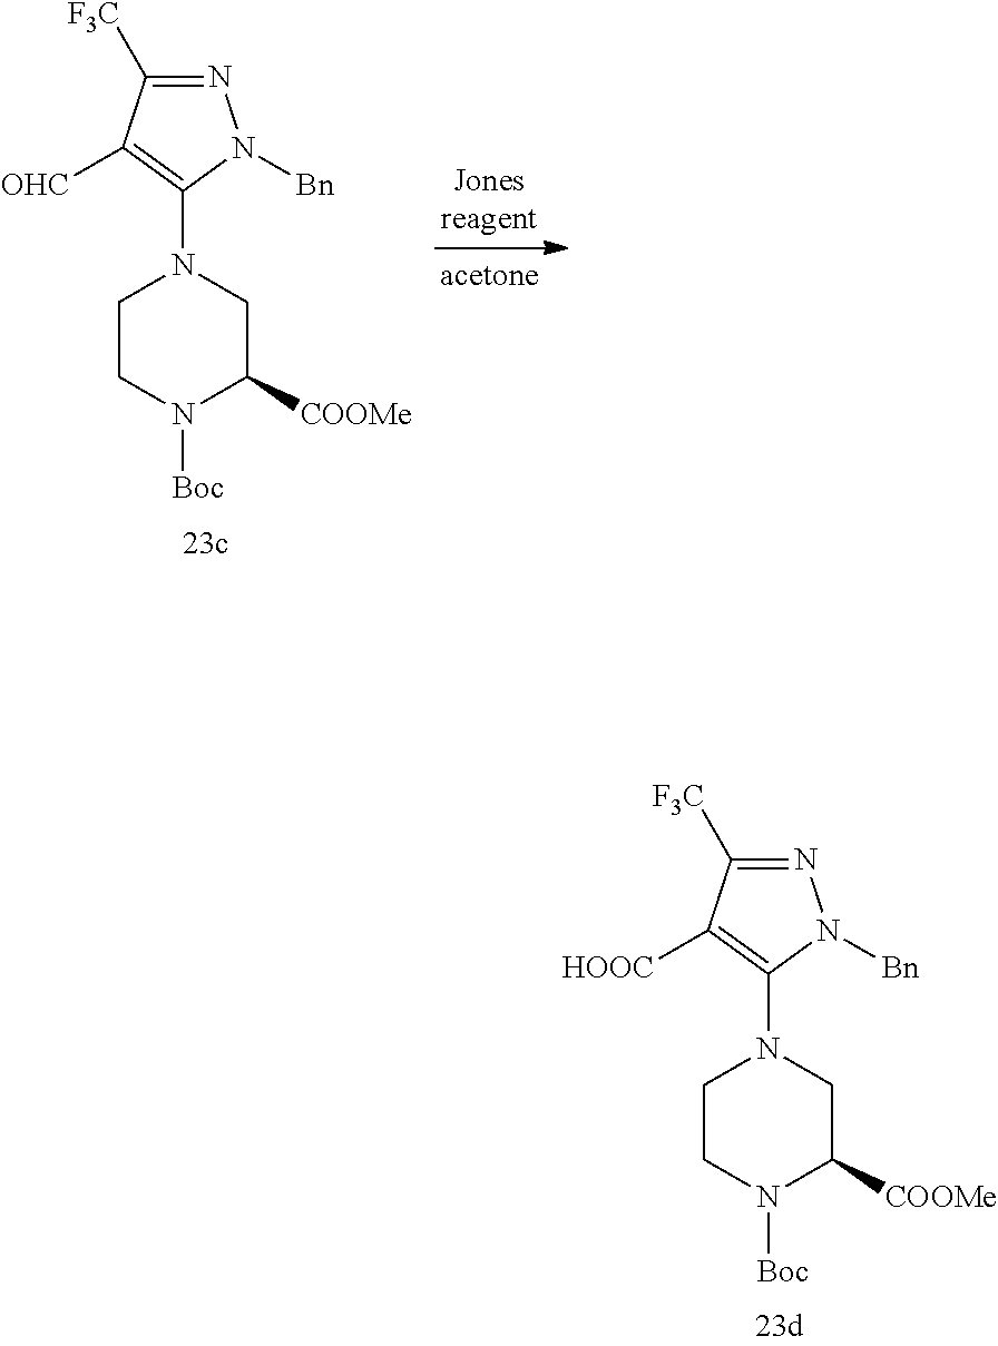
C1CN([Boc])C([COOMe])CN1C1=C([OHC])C([F3C])=NN1[Bn].C1CN([Boc])C([COOMe])CN1C1=C([HOOC])C([F3C])=NN1[Bn]
